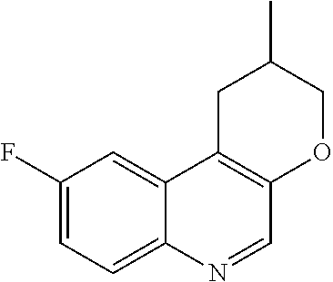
C1(F)=CC=C2C(=C1)C1=C(C=N2)OCC(C)C1
